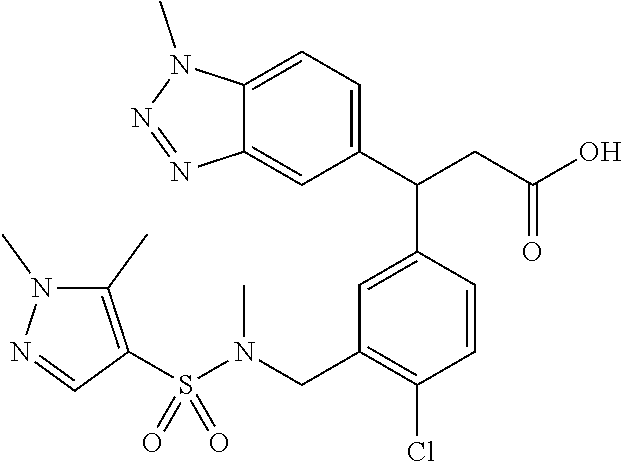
C12=CC(C(CC(O)=O)C3=CC(CN(S(=O)(=O)C4=C(C)N(C)N=C4)C)=C(Cl)C=C3)=CC=C1N(C)N=N2
